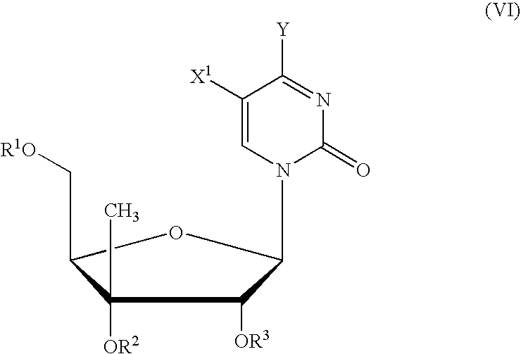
C(C1OC(N2C(=O)N=C([Y])C([X1])=C2)C([OR3])C1([OR2])C)[R1O]
